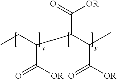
C(C(C(C)C([OR])=O)C(=O)[OR])(C([OR])=O)CC
